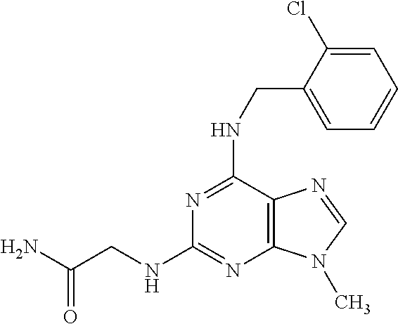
C(N)(CNC1=NC2=C(C(NCC3=CC=CC=C3Cl)=N1)N=CN2C)=O
